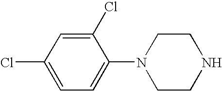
C1=C(Cl)C=C(Cl)C(N2CCNCC2)=C1
